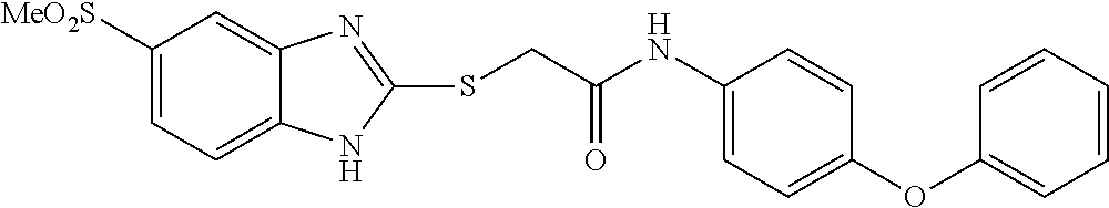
C1([MeO2S])=CC=C2C(=C1)N=C(SCC(NC1=CC=C(OC3=CC=CC=C3)C=C1)=O)N2
